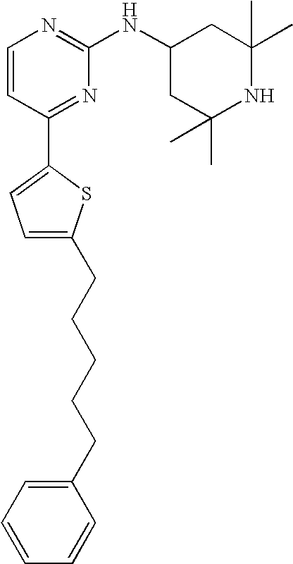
C1=CC(C2=CC=C(CCCCCC3=CC=CC=C3)S2)=NC(NC2CC(C)(C)NC(C)(C)C2)=N1
